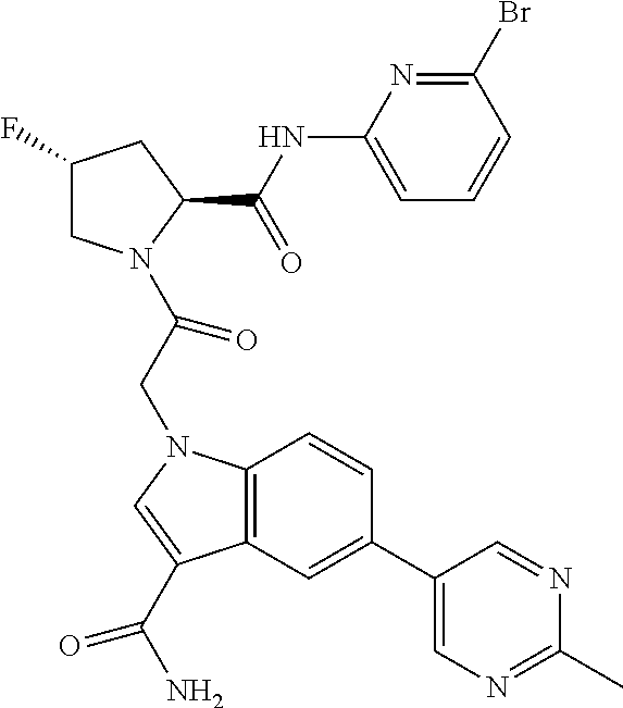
C1(F)CN(C(CN2C3=C(C(C(N)=O)=C2)C=C(C2=CN=C(C)N=C2)C=C3)=O)C(C(NC2=CC=CC(Br)=N2)=O)C1
